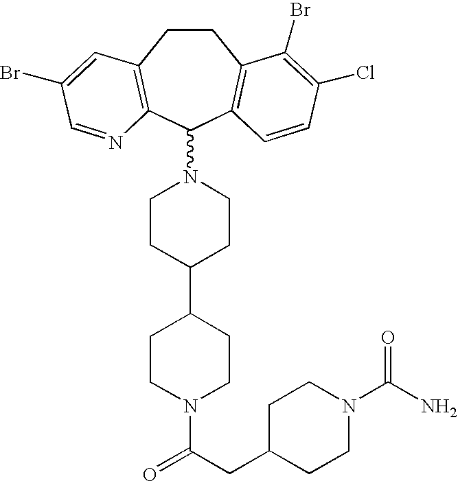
C1CC(C2CCN(C(CC3CCN(C(N)=O)CC3)=O)CC2)CCN1C1C2=C(CCC3=C1C=CC(Cl)=C3Br)C=C(Br)C=N2
